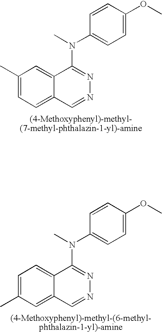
C1(C)=CC=C2C(=C1)C(N(C)C1=CC=C(OC)C=C1)=NN=C2.C1=C(C)C=C2C(=C1)C(N(C)C1=CC=C(OC)C=C1)=NN=C2
